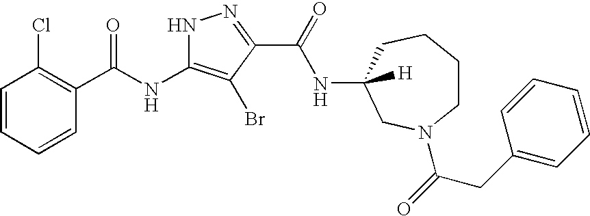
C1=CC=CC(C(NC2=C(Br)C(C(=O)NC3([H])CCCCN(C(=O)CC4=CC=CC=C4)C3)=NN2)=O)=C1Cl
